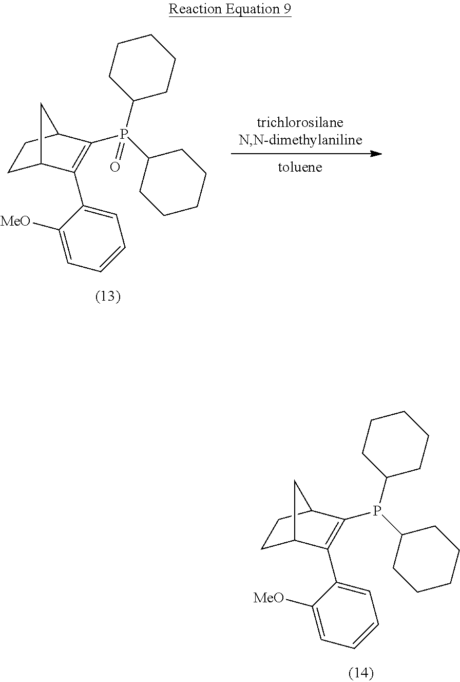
C1C2C(C3=CC=CC=C3[MeO])=C(P(C3CCCCC3)(C3CCCCC3)=O)C(C1)C2.C1C2C(C3=CC=CC=C3[MeO])=C(P(C3CCCCC3)C3CCCCC3)C(C1)C2
